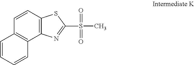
C12=C(C=CC3=C1C=CC=C3)SC(S(C)(=O)=O)=N2
